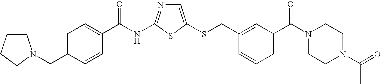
C1=C(SCC2=CC(C(N3CCN(C(=O)C)CC3)=O)=CC=C2)SC(NC(=O)C2=CC=C(CN3CCCC3)C=C2)=N1
